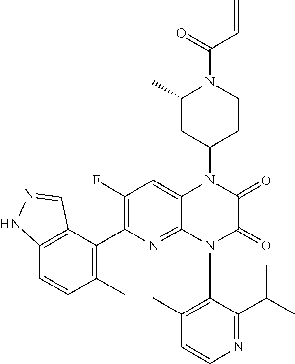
C12=C(C(C3=C(F)C=C4C(=N3)N(C3=C(C)C=CN=C3C(C)C)C(=O)C(=O)N4C3CCN(C(=O)C=C)C(C)C3)=C(C)C=C1)C=NN2
